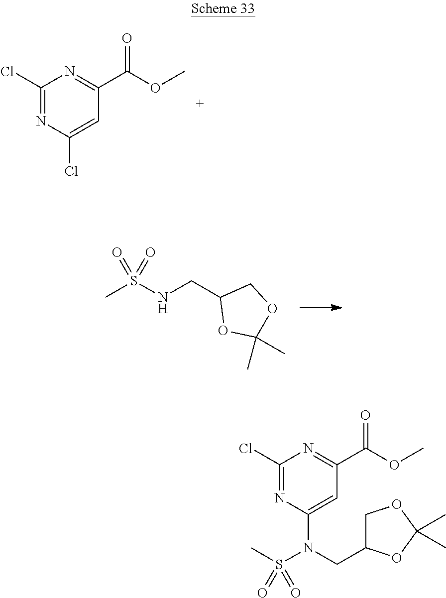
C1(Cl)=NC(Cl)=CC(C(OC)=O)=N1.N(CC1OC(C)(C)OC1)S(C)(=O)=O.C1(Cl)=NC(N(CC2COC(C)(C)O2)S(C)(=O)=O)=CC(C(OC)=O)=N1
